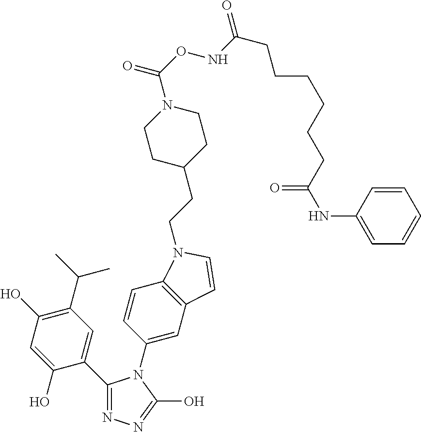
C1(C(C)C)=C(O)C=C(O)C(C2=NN=C(O)N2C2=CC3=C(C=C2)N(CCC2CCN(C(ONC(=O)CCCCCCC(NC4=CC=CC=C4)=O)=O)CC2)C=C3)=C1
